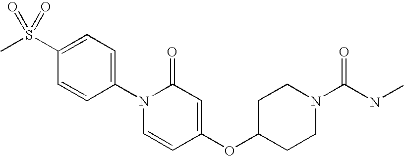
C1=C(S(C)(=O)=O)C=CC(N2C=CC(OC3CCN(C(=O)NC)CC3)=CC2=O)=C1
